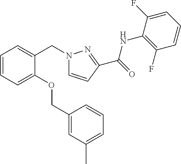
C1=CC=C(OCC2=CC(C)=CC=C2)C(CN2C=CC(C(=O)NC3=C(F)C=CC=C3F)=N2)=C1
